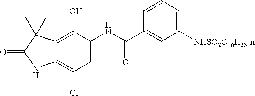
C1=C(NC(C2=CC([NHSO2C16H33-n])=CC=C2)=O)C(O)=C2C(=C1Cl)NC(=O)C2(C)C
